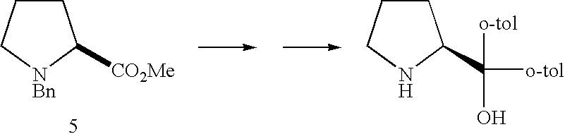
C1CC[NBn]C1[CO2Me].C1CCNC1C([o-tol])([o-tol])O
